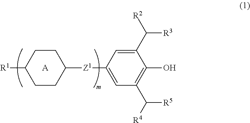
C1([Z1]C2CCC([R1])CC2)=CC(C([R4])[R5])=C(O)C(C([R2])[R3])=C1.[A]
